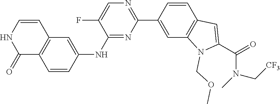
C12=C(C=C(NC3=NC(C4=CC5=C(C=C4)C=C(C(=O)N(C[CF3])C)N5COC)=NC=C3F)C=C1)C=CNC2=O
